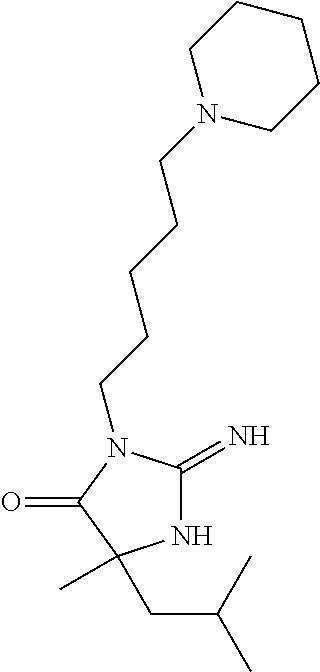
N1C(=N)N(CCCCCN2CCCCC2)C(=O)C1(C)CC(C)C
